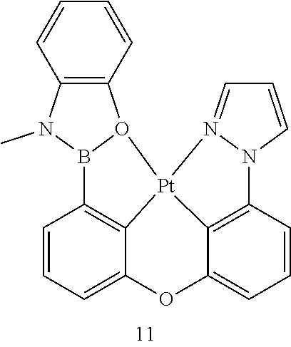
C1=CC=C2C3=C1B1O(C4=C(N1C)C=CC=C4)[Pt]31C3=C(C=CC=C3O2)N2C=CC=N21
